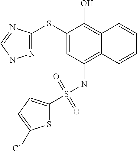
C1(SC2=NNC=N2)=CC(NS(=O)(=O)C2=CC=C(Cl)S2)=C2C(=C1O)C=CC=C2
